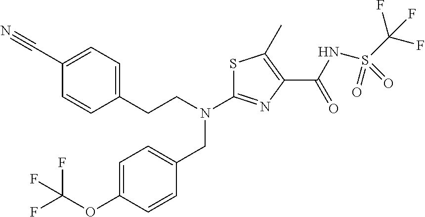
S1C(N(CCC2=CC=C(C#N)C=C2)CC2=CC=C(OC(F)(F)F)C=C2)=NC(C(NS(C(F)(F)F)(=O)=O)=O)=C1C
